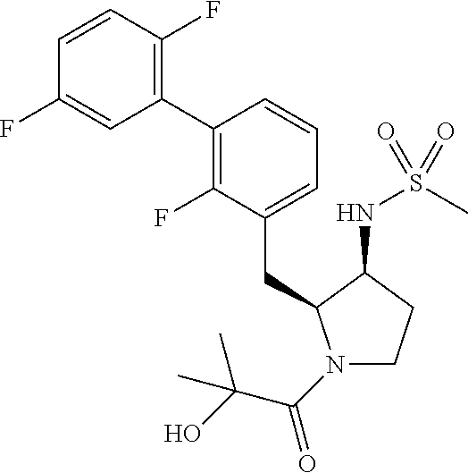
C(C1=CC=CC(C2=C(F)C=CC(F)=C2)=C1F)C1N(C(C(O)(C)C)=O)CCC1NS(C)(=O)=O
